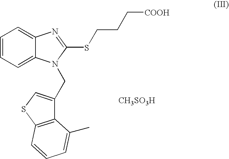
C1=CC=C2C(=C1)N=C(SCCC[COOH])N2CC1=CSC2=C1C(C)=CC=C2.[CH3SO3H]
